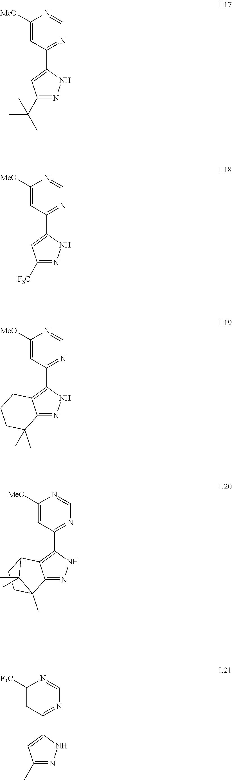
C12=NNC(C3=NC=NC([MeO])=C3)=C1CCCC2(C)C.C12=NNC(C3=NC=NC([MeO])=C3)=C1C1CCC2(C)C1(C)C.C1(C(C)(C)C)=NNC(C2=NC=NC([MeO])=C2)=C1.C1([F3C])=NNC(C2=NC=NC([MeO])=C2)=C1.C1(C)=NNC(C2=NC=NC([F3C])=C2)=C1
